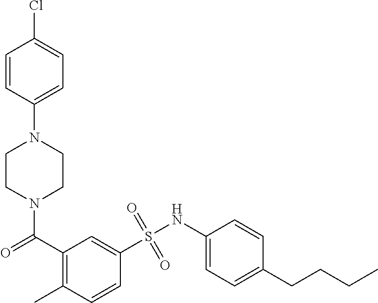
N1(C(=O)C2=C(C)C=CC(S(NC3=CC=C(CCCC)C=C3)(=O)=O)=C2)CCN(C2=CC=C(Cl)C=C2)CC1
